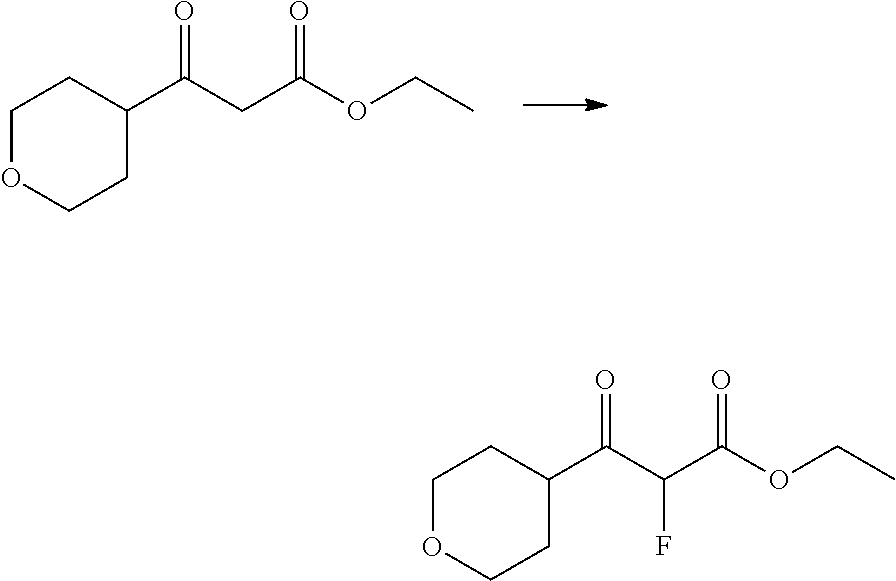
C1OCCC(C(C(C(OCC)=O)F)=O)C1.C1OCCC(C(CC(OCC)=O)=O)C1
